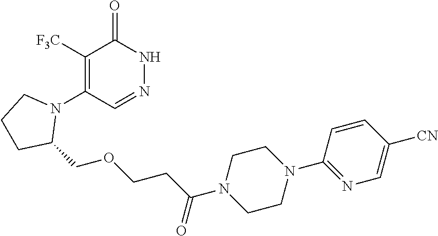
C1([F3C])=C(N2CCCC2COCCC(=O)N2CCN(C3=NC=C([CN])C=C3)CC2)C=NNC1=O
